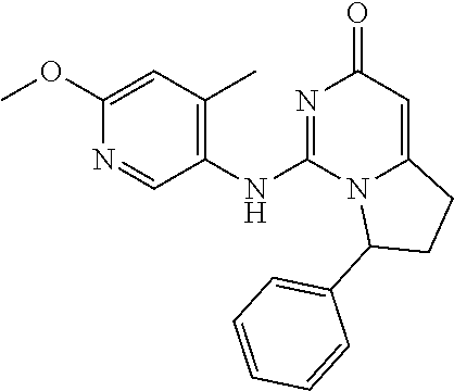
C1(NC2=NC(=O)C=C3N2C(C2=CC=CC=C2)CC3)=C(C)C=C(OC)N=C1
